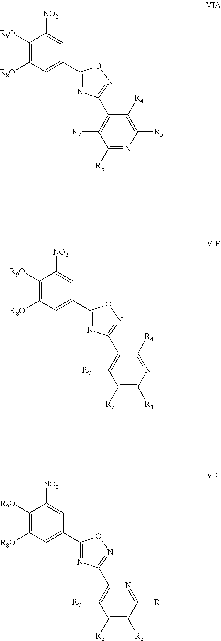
C1([R9O])=C([R8O])C=C(C2=NC(C3=C([R7])C([R6])=NC([R5])=C3[R4])=NO2)C=C1[NO2].C1([R9O])=C([R8O])C=C(C2=NC(C3=C([R7])C([R6])=C([R5])N=C3[R4])=NO2)C=C1[NO2].C1([R9O])=C([R8O])C=C(C2=NC(C3=C([R7])C([R6])=C([R5])C([R4])=N3)=NO2)C=C1[NO2]
